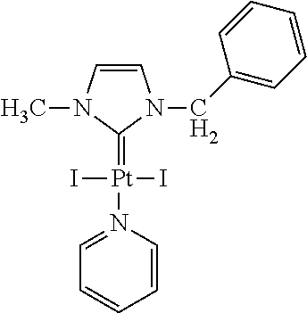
[Pt](I)(I)(=C1N(CC2=CC=CC=C2)C=CN1C)N1=CC=CC=C1
